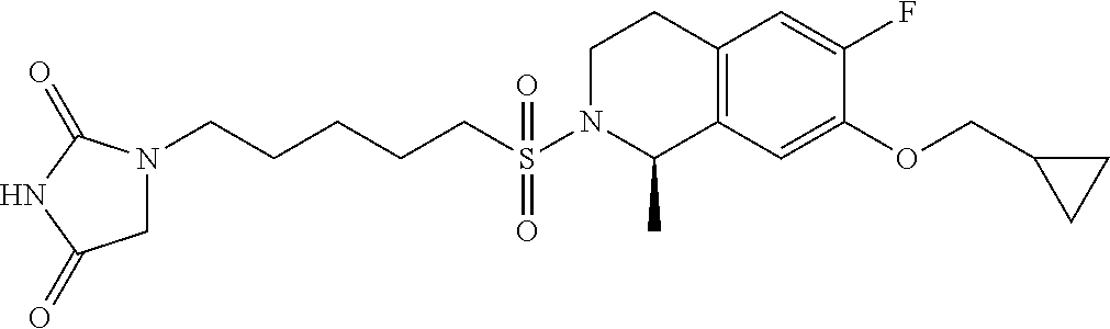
C12=C(C=C(OCC3CC3)C(F)=C1)C(C)N(S(CCCCCN1CC(=O)NC1=O)(=O)=O)CC2
